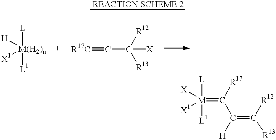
[REACTION SCHEME 2].[H][M(H2)n]([L])([L1])[X1].[X][M]([X1])([L])([L1])=C([R17])C(=C([R13])[R12])[H].[R17C]#CC([X])([R12])[R13]
